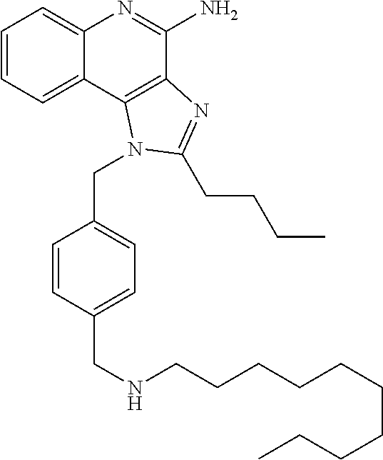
C1=CC=C2C(=C1)N=C(N)C1=C2N(CC2=CC=C(CNCCCCCCCCCC)C=C2)C(CCCC)=N1
